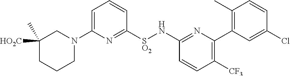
C1([HO2C])(C)CCCN(C2=CC=CC([SO2]NC3=NC(C4=C(C)C=CC(Cl)=C4)=C([CF3])C=C3)=N2)C1
